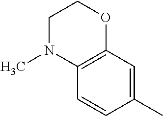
C1(C)=CC2=C(C=C1)N(C)CCO2
